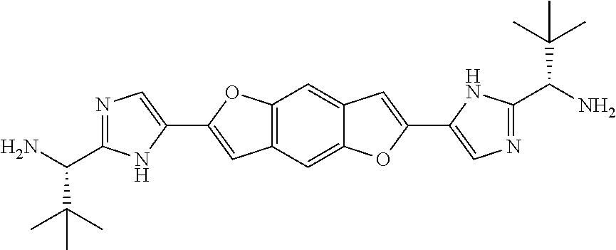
N1=C(C(N)C(C)(C)C)NC(C2=CC3=C(C=C4C(=C3)OC(C3=CN=C(C(N)C(C)(C)C)N3)=C4)O2)=C1
